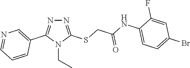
N1=C(SCC(NC2=CC=C(Br)C=C2F)=O)N(CC)C(C2=CN=CC=C2)=N1
